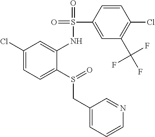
C1(Cl)=CC=C(S(CC2=CC=CN=C2)=O)C(NS(=O)(=O)C2=CC(C(F)(F)F)=C(Cl)C=C2)=C1
